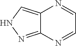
C12=NNC=C1N=CC=N2
